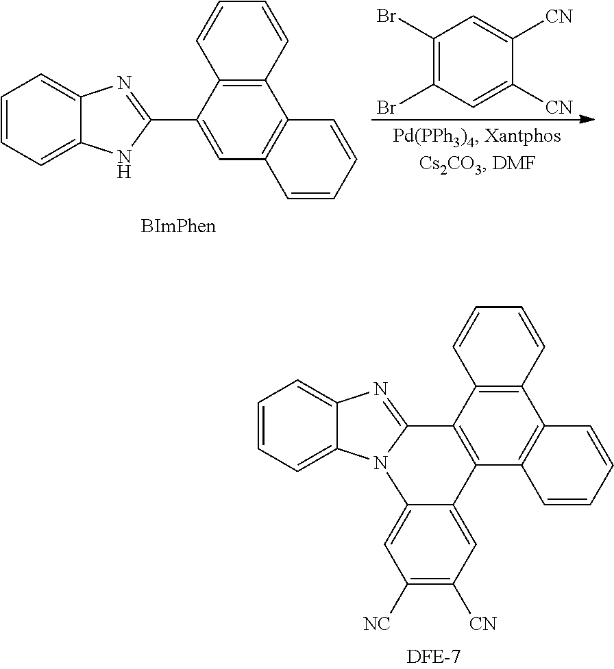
C12=CC=CC=C1N1C(=N2)C2=C(C3=C(C4=C2C=CC=C4)C=CC=C3)C2=CC([CN])=C([NC])C=C12.C12=CC=CC=C1NC(C1=CC3=C(C4=C1C=CC=C4)C=CC=C3)=N2.C1(Br)=C(Br)C=C([CN])C([CN])=C1
